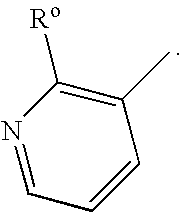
N1=CC=CC(C)=C1[Ro]
